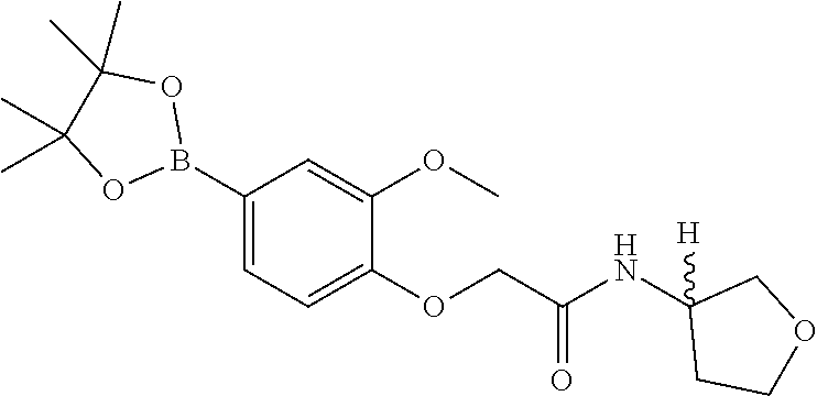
C1(B2OC(C)(C)C(C)(C)O2)=CC=C(OCC(NC2([H])CCOC2)=O)C(OC)=C1
